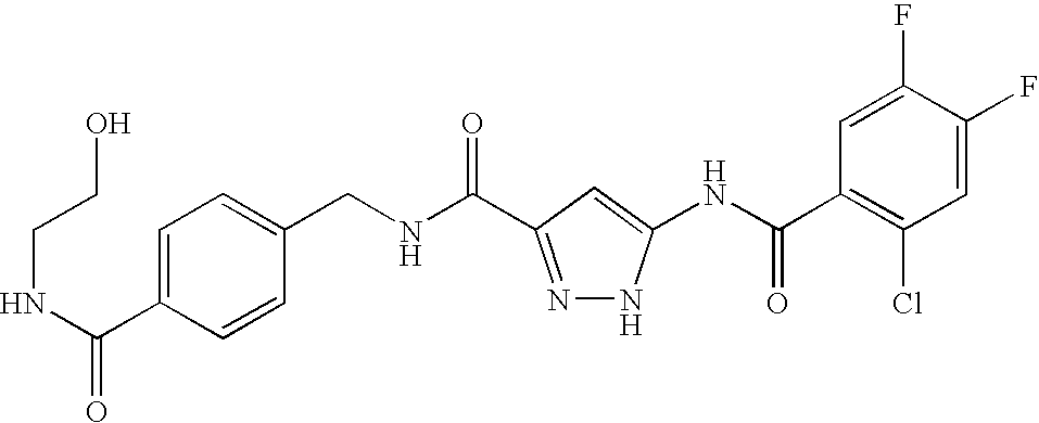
C(NC(=O)C1=NNC(NC(C2=C(Cl)C=C(F)C(F)=C2)=O)=C1)C1=CC=C(C(NCCO)=O)C=C1
